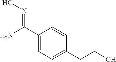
C1(C(N)=NO)=CC=C(CCO)C=C1
